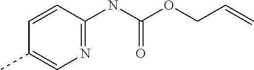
CC1=CN=C(NC(OCC=C)=O)C=C1
